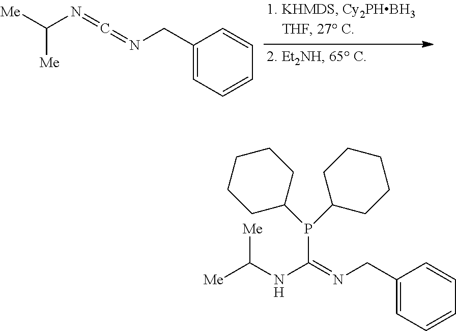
C1(CN=C=NC([Me])[Me])=CC=CC=C1.C1(CN=C(NC([Me])[Me])P(C2CCCCC2)C2CCCCC2)=CC=CC=C1
